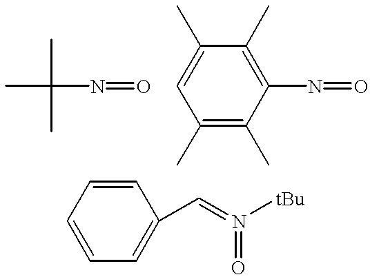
C(N=O)(C)(C)C.C1(C)=CC(C)=C(C)C(N=O)=C1C.C1=CC=C(C=N([tBu])=O)C=C1
